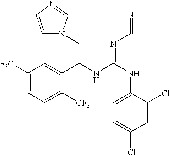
C1([F3C])=CC=C([CF3])C(C(NC(NC2=CC=C(Cl)C=C2Cl)=NC#N)CN2C=CN=C2)=C1
